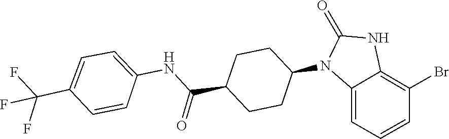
O=C1NC2=C(Br)C=CC=C2N1C1CCC(C(NC2=CC=C(C(F)(F)F)C=C2)=O)CC1
